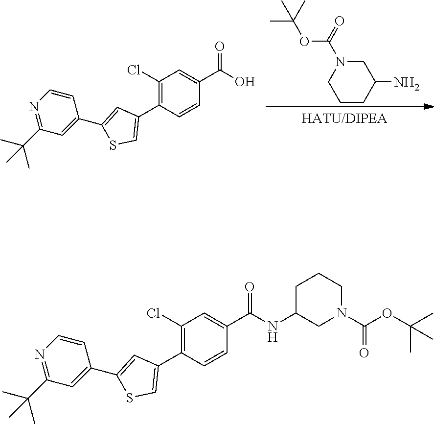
N1(C(=O)OC(C)(C)C)CCCC(N)C1.C1(C2=CSC(C3=CC(C(C)(C)C)=NC=C3)=C2)=C(Cl)C=C(C(O)=O)C=C1.C1(C2=CSC(C3=CC(C(C)(C)C)=NC=C3)=C2)=C(Cl)C=C(C(NC2CN(C(OC(C)(C)C)=O)CCC2)=O)C=C1
